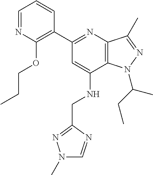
C1=NC(OCCC)=C(C2=NC3=C(C(NCC4=NN(C)C=N4)=C2)N(C(CC)C)N=C3C)C=C1
